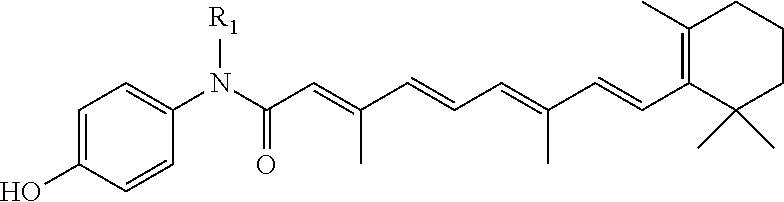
C1=C(O)C=CC(N(C(=O)C=C(C)C=CC=C(C)C=CC2=C(C)CCCC2(C)C)[R1])=C1
